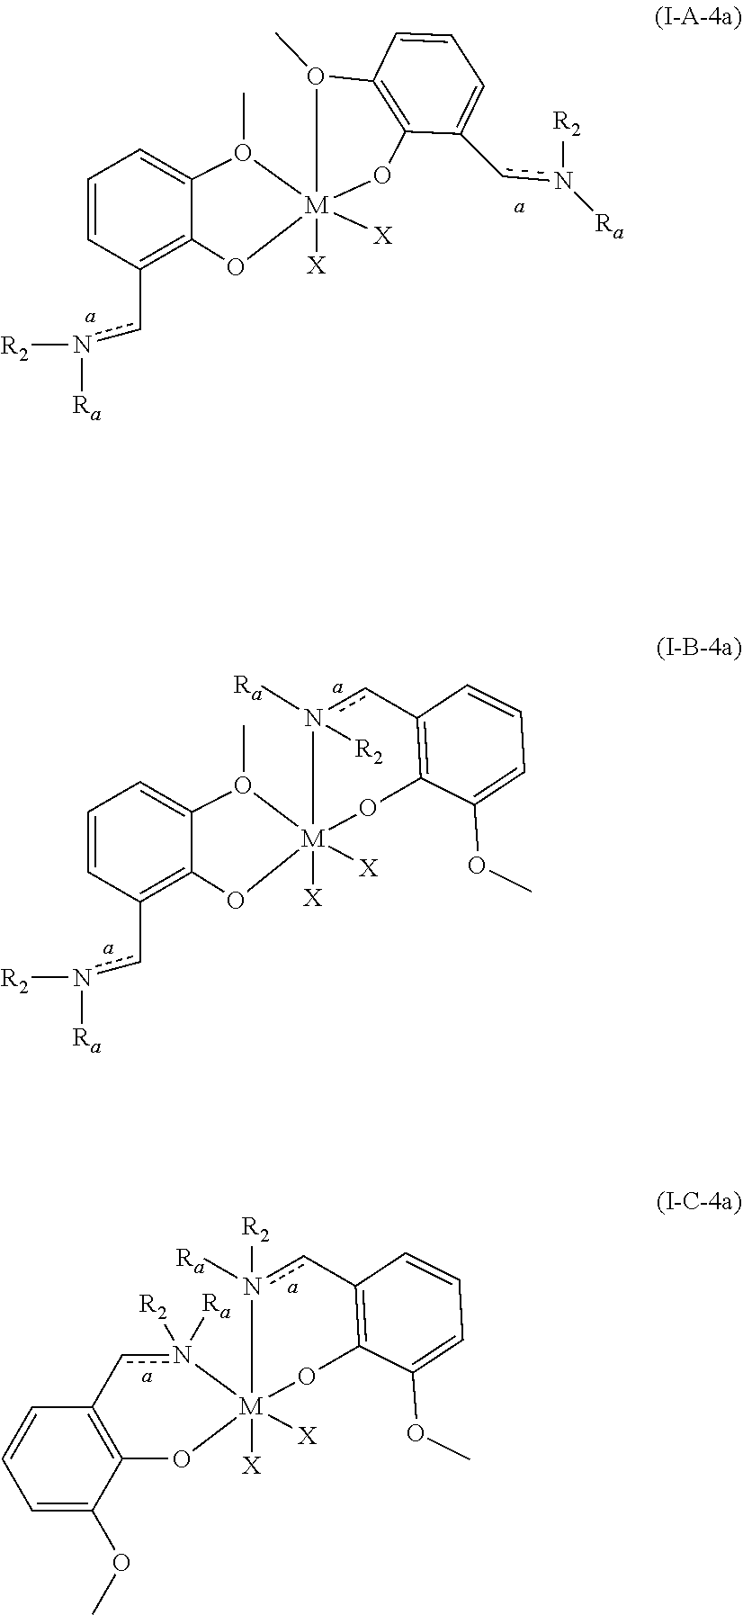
C12=C(cn([R2])[Ra])C=CC=C1O(C)[M]1([X])([X])(O2)O(C)C2=C(O1)C(cn([R2])[Ra])=CC=C2.C12=C(cn([Ra])[R2])C=CC=C1O(C)[M]1([X])([X])(O2)OC2=C(C=CC=C2OC)cn1([Ra])[R2].[X][M]12([X])(OC3=C(C=CC=C3OC)cn1([Ra])[R2])n([R2])([Ra])cC1=C(C(OC)=CC=C1)O2
